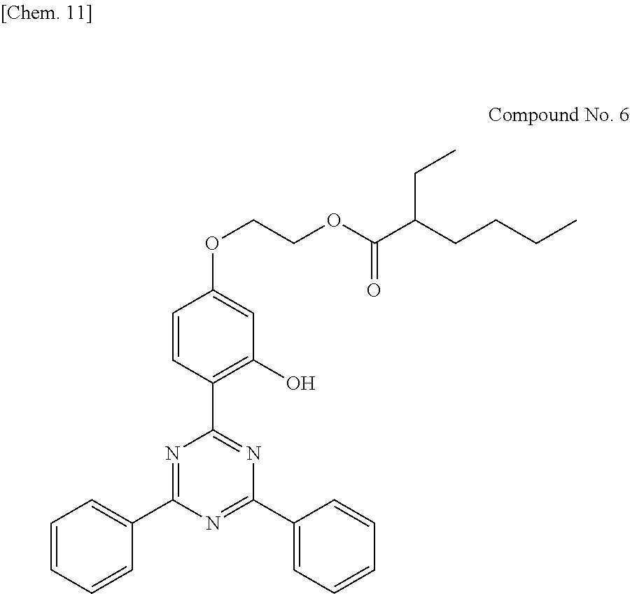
C1=CC(C2=NC(C3=CC=CC=C3)=NC(C3=CC=CC=C3)=N2)=C(O)C=C1OCCOC(C(CCCC)CC)=O
